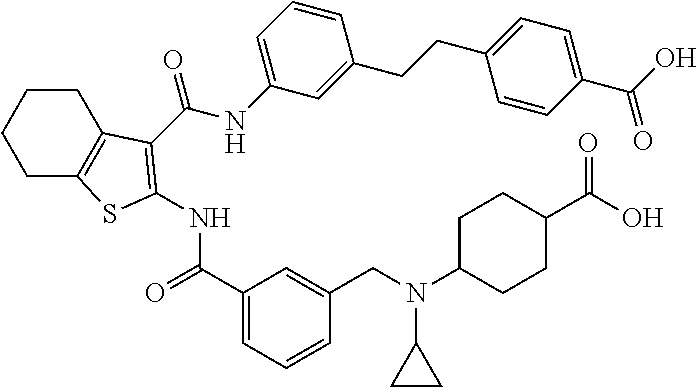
C1CC2=C(CC1)SC(NC(=O)C1=CC=CC(CN(C3CC3)C3CCC(C(O)=O)CC3)=C1)=C2C(NC1=CC=CC(CCC2=CC=C(C(O)=O)C=C2)=C1)=O
